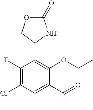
C1(F)=C(Cl)C=C(C(=O)C)C(OCC)=C1C1COC(=O)N1
